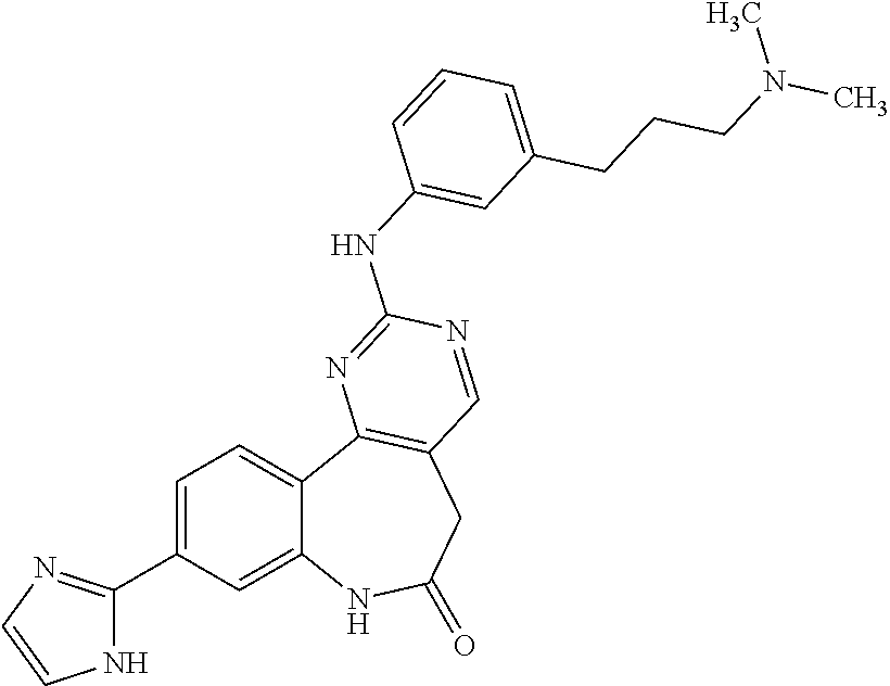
C1=C(C2=NC=CN2)C=C2C(=C1)C1=C(CC(=O)N2)C=NC(NC2=CC(CCCN(C)C)=CC=C2)=N1
